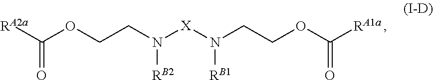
C(OCCN([X]N(CCOC([RA1a])=O)[RB1])[RB2])([RA2a])=O
